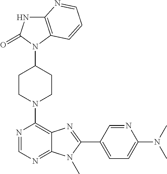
C12=C(N(C3CCN(C4=C5C(=NC=N4)N(C)C(C4=CC=C(N(C)C)N=C4)=N5)CC3)C(=O)N1)C=CC=N2
